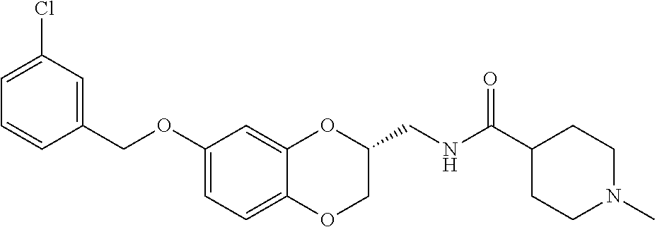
C1(OCC2=CC(Cl)=CC=C2)=CC=C2C(=C1)OC(CNC(C1CCN(C)CC1)=O)CO2
